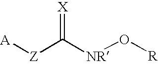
[X]=C([NR]O[R])[Z][A]
